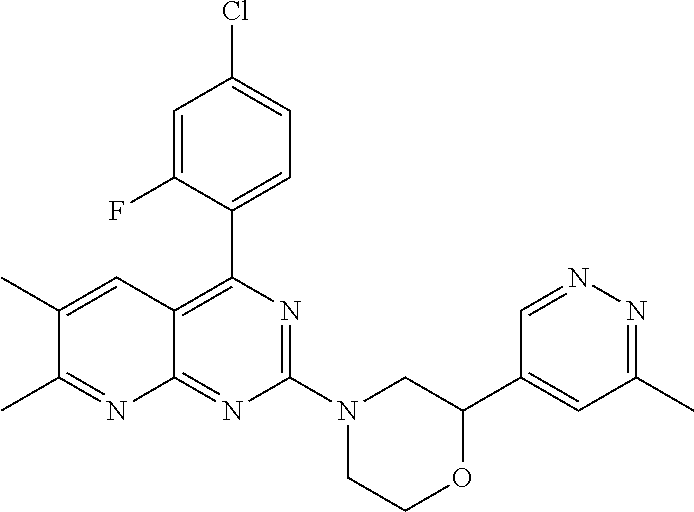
C1(C2=C3C(=NC(N4CCOC(C5=CC(C)=NN=C5)C4)=N2)N=C(C)C(C)=C3)=CC=C(Cl)C=C1F
